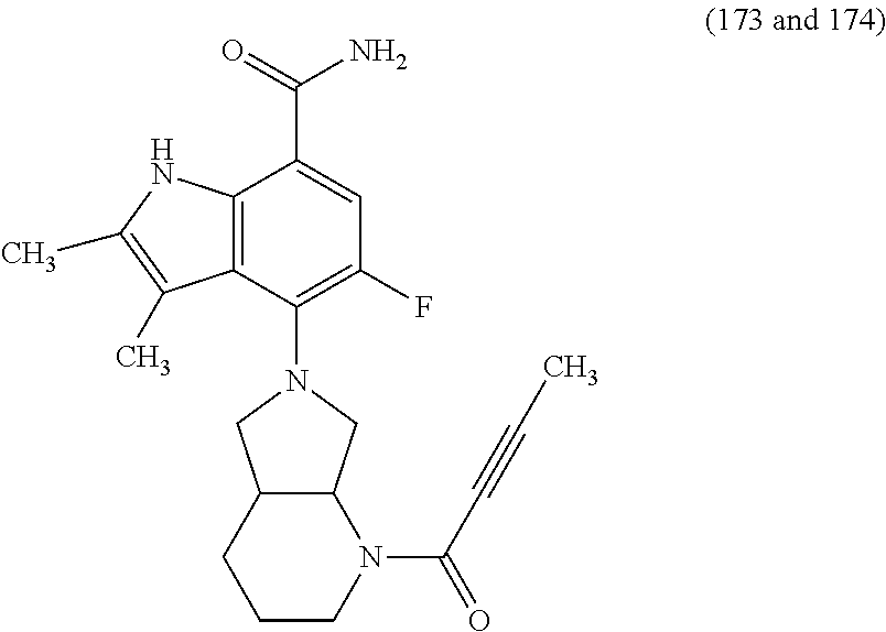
C12=C(C(N3CC4C(CCCN4C(=O)C#CC)C3)=C(F)C=C1C(N)=O)C(C)=C(C)N2
